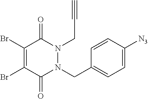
C1(Br)=C(Br)C(=O)N(CC2=CC=C([N3])C=C2)N(CC#C)C1=O
